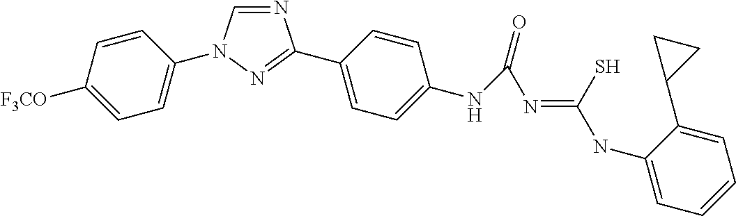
N1=CN(C2=CC=C([F3CO])C=C2)N=C1C1=CC=C(NC(=O)N=C(NC2=CC=CC=C2C2CC2)S)C=C1
